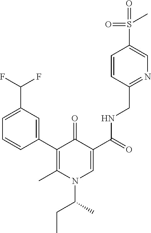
C1(C2=C(C)N(C(CC)C)C=C(C(=O)NCC3=NC=C(S(=O)(=O)C)C=C3)C2=O)=CC(C(F)F)=CC=C1
